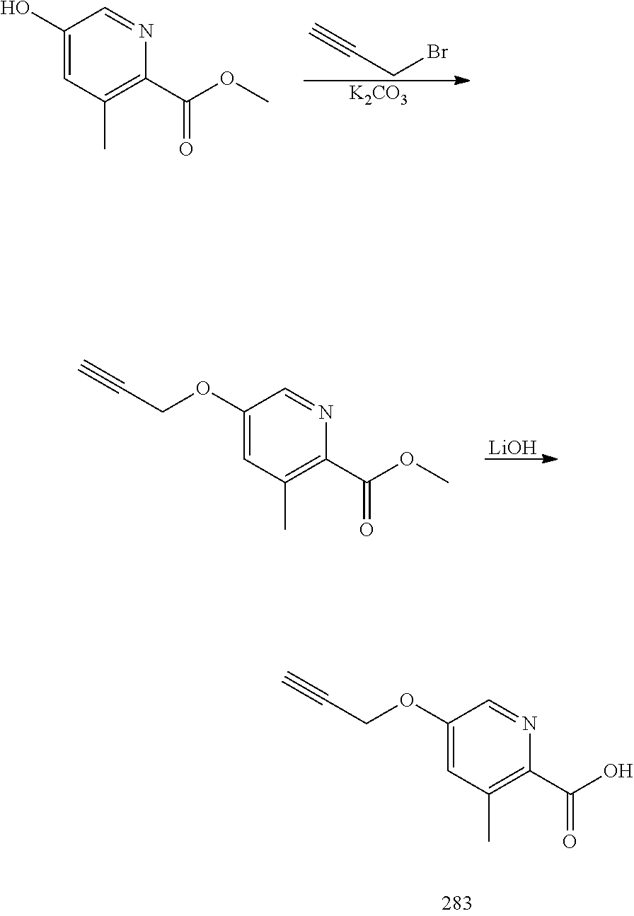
C#CCBr.[K2CO3].C1(O)=CC(C)=C(C(OC)=O)N=C1.[LiOH].C1(OCC#C)=CC(C)=C(C(OC)=O)N=C1.C1(OCC#C)=CC(C)=C(C(O)=O)N=C1
